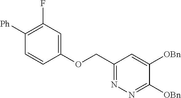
C(C1=NN=C([OBn])C([OBn])=C1)OC1=CC(F)=C([Ph])C=C1
